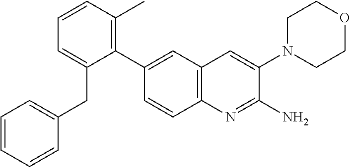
C1=CC(C)=C(C2=CC3=C(C=C2)N=C(N)C(N2CCOCC2)=C3)C(CC2=CC=CC=C2)=C1
